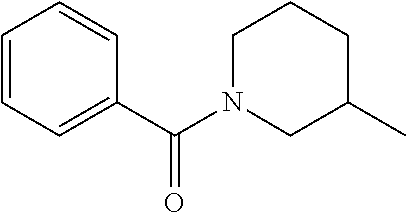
C1=CC=CC(C(N2CCCC(C)C2)=O)=C1
